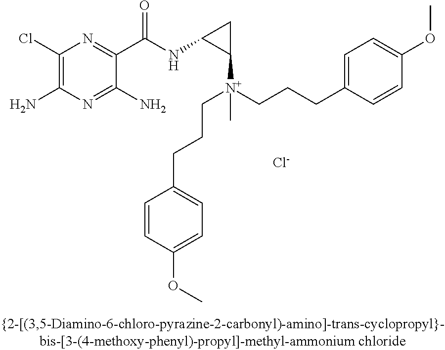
[Cl-].C1(Cl)=C(N)N=C(N)C(C(NC2C([N+](CCCC3=CC=C(OC)C=C3)(CCCC3=CC=C(OC)C=C3)C)C2)=O)=N1
